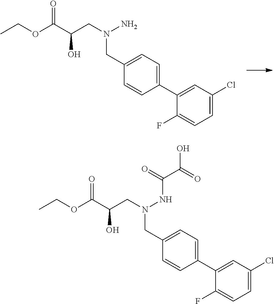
CCOC(C(CN(N)CC1=CC=C(C2=CC(Cl)=CC=C2F)C=C1)O)=O.O(C(C(CN(NC(C(=O)O)=O)CC1=CC=C(C2=CC(Cl)=CC=C2F)C=C1)O)=O)CC
